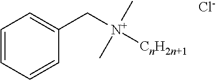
C1=CC=CC(C[N+]([CnH2n+1])(C)C)=C1.[Cl-]
